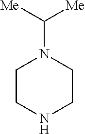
C1CNCCN1C([Me])[Me]
